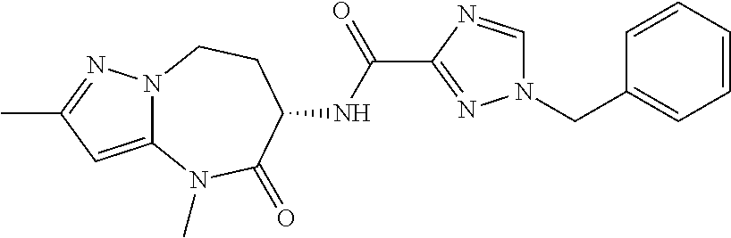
C12=CC(C)=NN1CCC(NC(C1=NN(CC3=CC=CC=C3)C=N1)=O)C(=O)N2C
